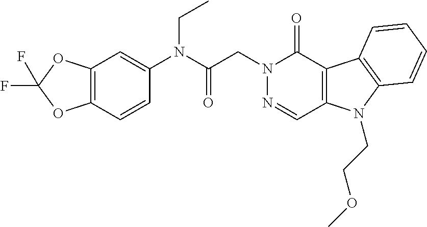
C12=C(C=CC(N(C(CN3N=CC4=C(C3=O)C3=C(N4CCOC)C=CC=C3)=O)CC)=C1)OC(F)(F)O2
